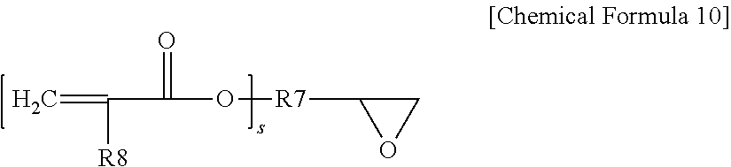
C=C([R8])C(=O)O[R7]C1CO1
